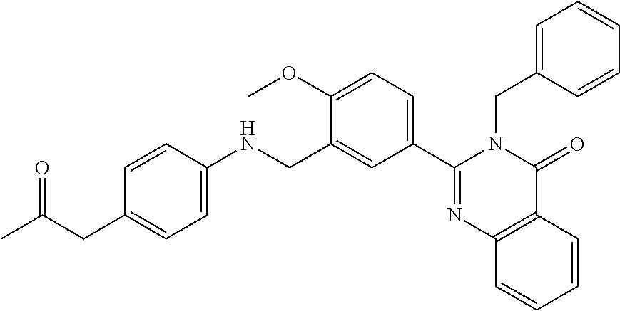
C1(CC(C)=O)=CC=C(NCC2=CC(C3=NC4=C(C(=O)N3CC3=CC=CC=C3)C=CC=C4)=CC=C2OC)C=C1
